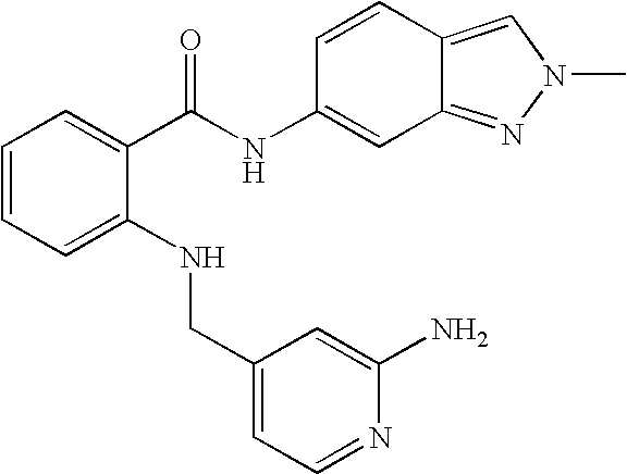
C1=CC=C(NCC2=CC=NC(N)=C2)C(C(NC2=CC3=NN(C)C=C3C=C2)=O)=C1
